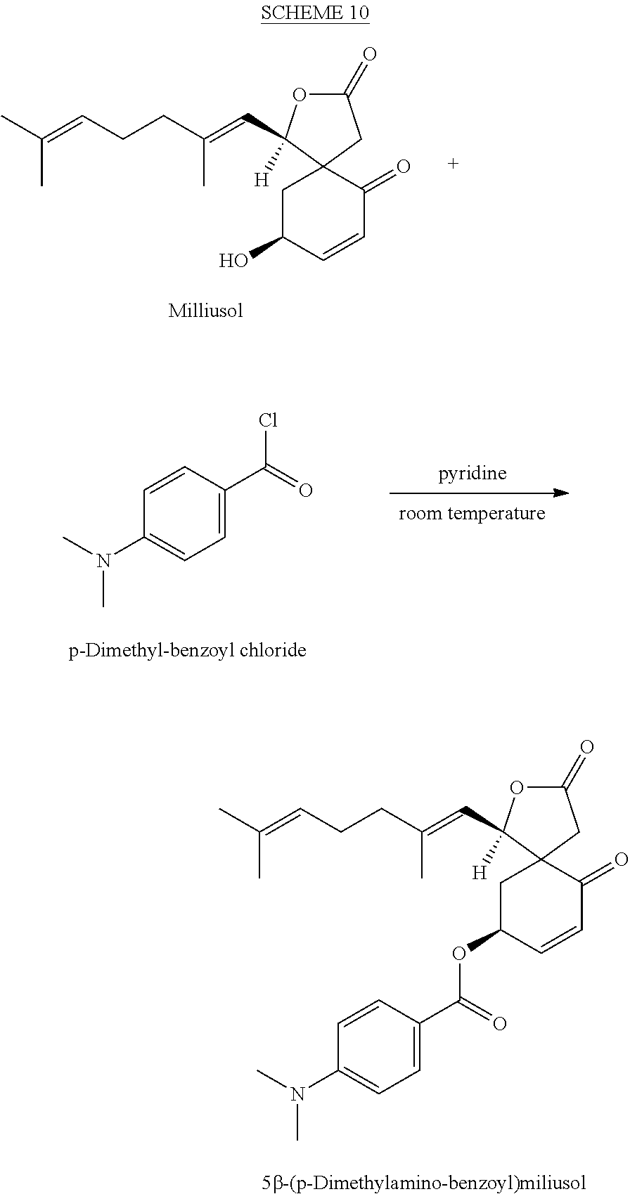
C(=CCCC(=CC1([H])OC(=O)CC12CC(O)C=CC2=O)C)(C)C.[pyridine].C1=C(C(=O)Cl)C=CC(N(C)C)=C1.C(=CCCC(=CC1([H])OC(=O)CC12CC(OC(=O)C1=CC=C(N(C)C)C=C1)C=CC2=O)C)(C)C
